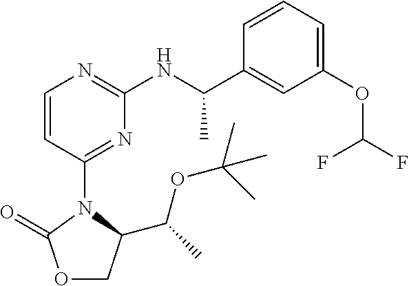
O1CC(C(C)OC(C)(C)C)N(C2=NC(NC(C3=CC(OC(F)F)=CC=C3)C)=NC=C2)C1=O
